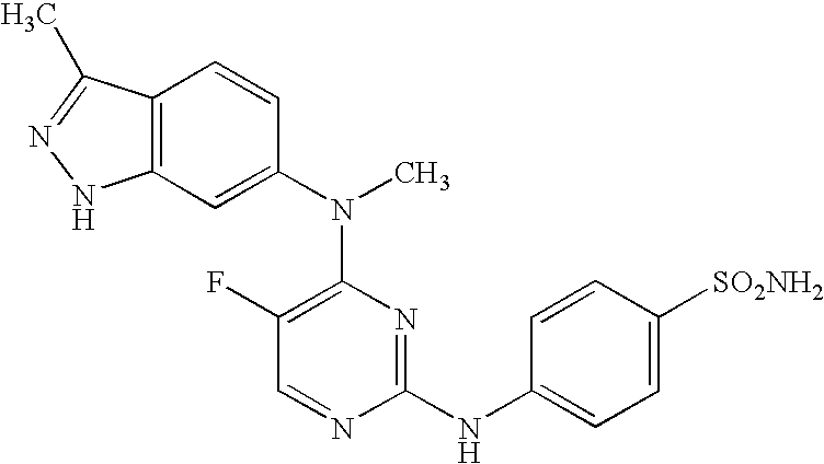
C12=C(C=C(N(C3=C(F)C=NC(NC4=CC=C([SO2NH2])C=C4)=N3)C)C=C1)NN=C2C
